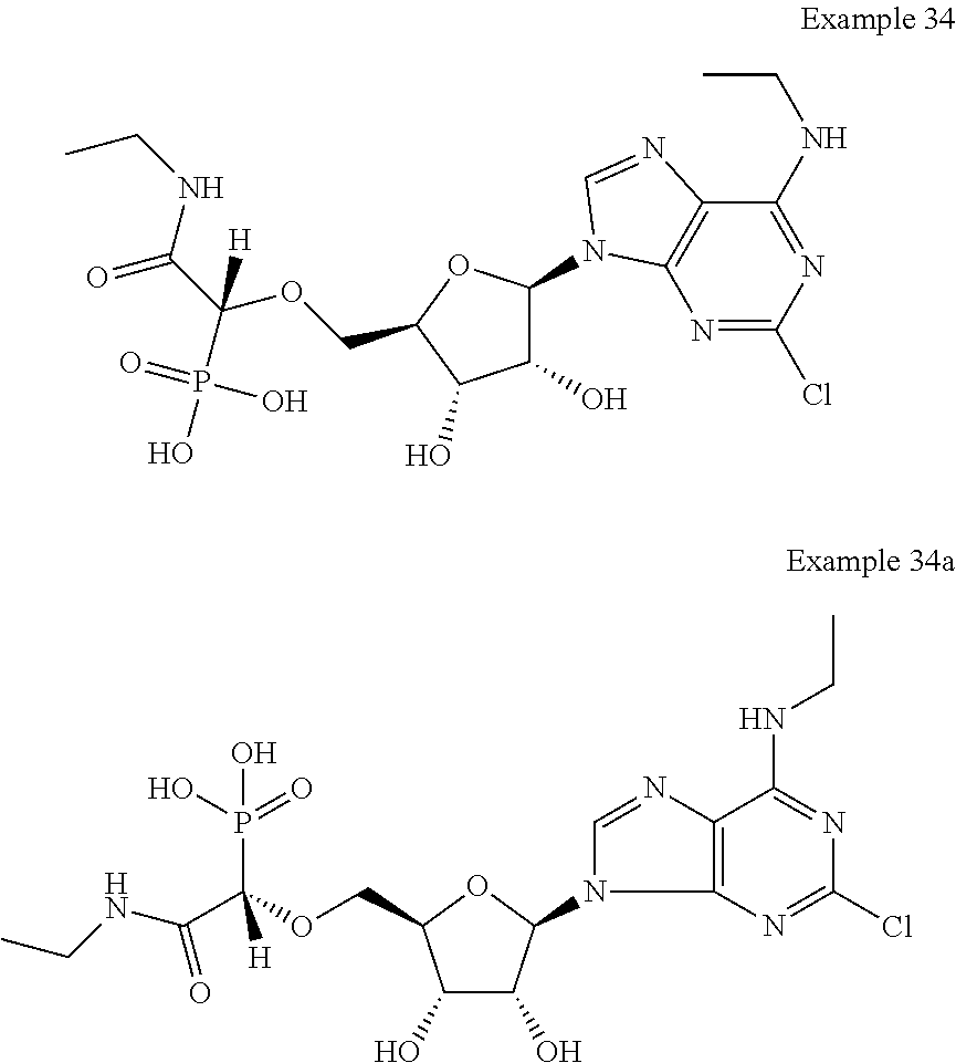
C1(O)C(N2C3=C(C(NCC)=NC(Cl)=N3)N=C2)OC(COC(C(NCC)=O)(P(O)(=O)O)[H])C1O.C1(O)C(O)C(N2C3=C(N=C2)C(NCC)=NC(Cl)=N3)OC1COC(C(NCC)=O)(P(O)(=O)O)[H]
